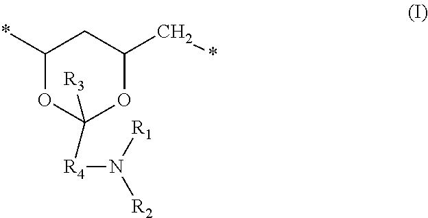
C1(*)OC([R3])([R4]N([R2])[R1])OC(C*)C1
